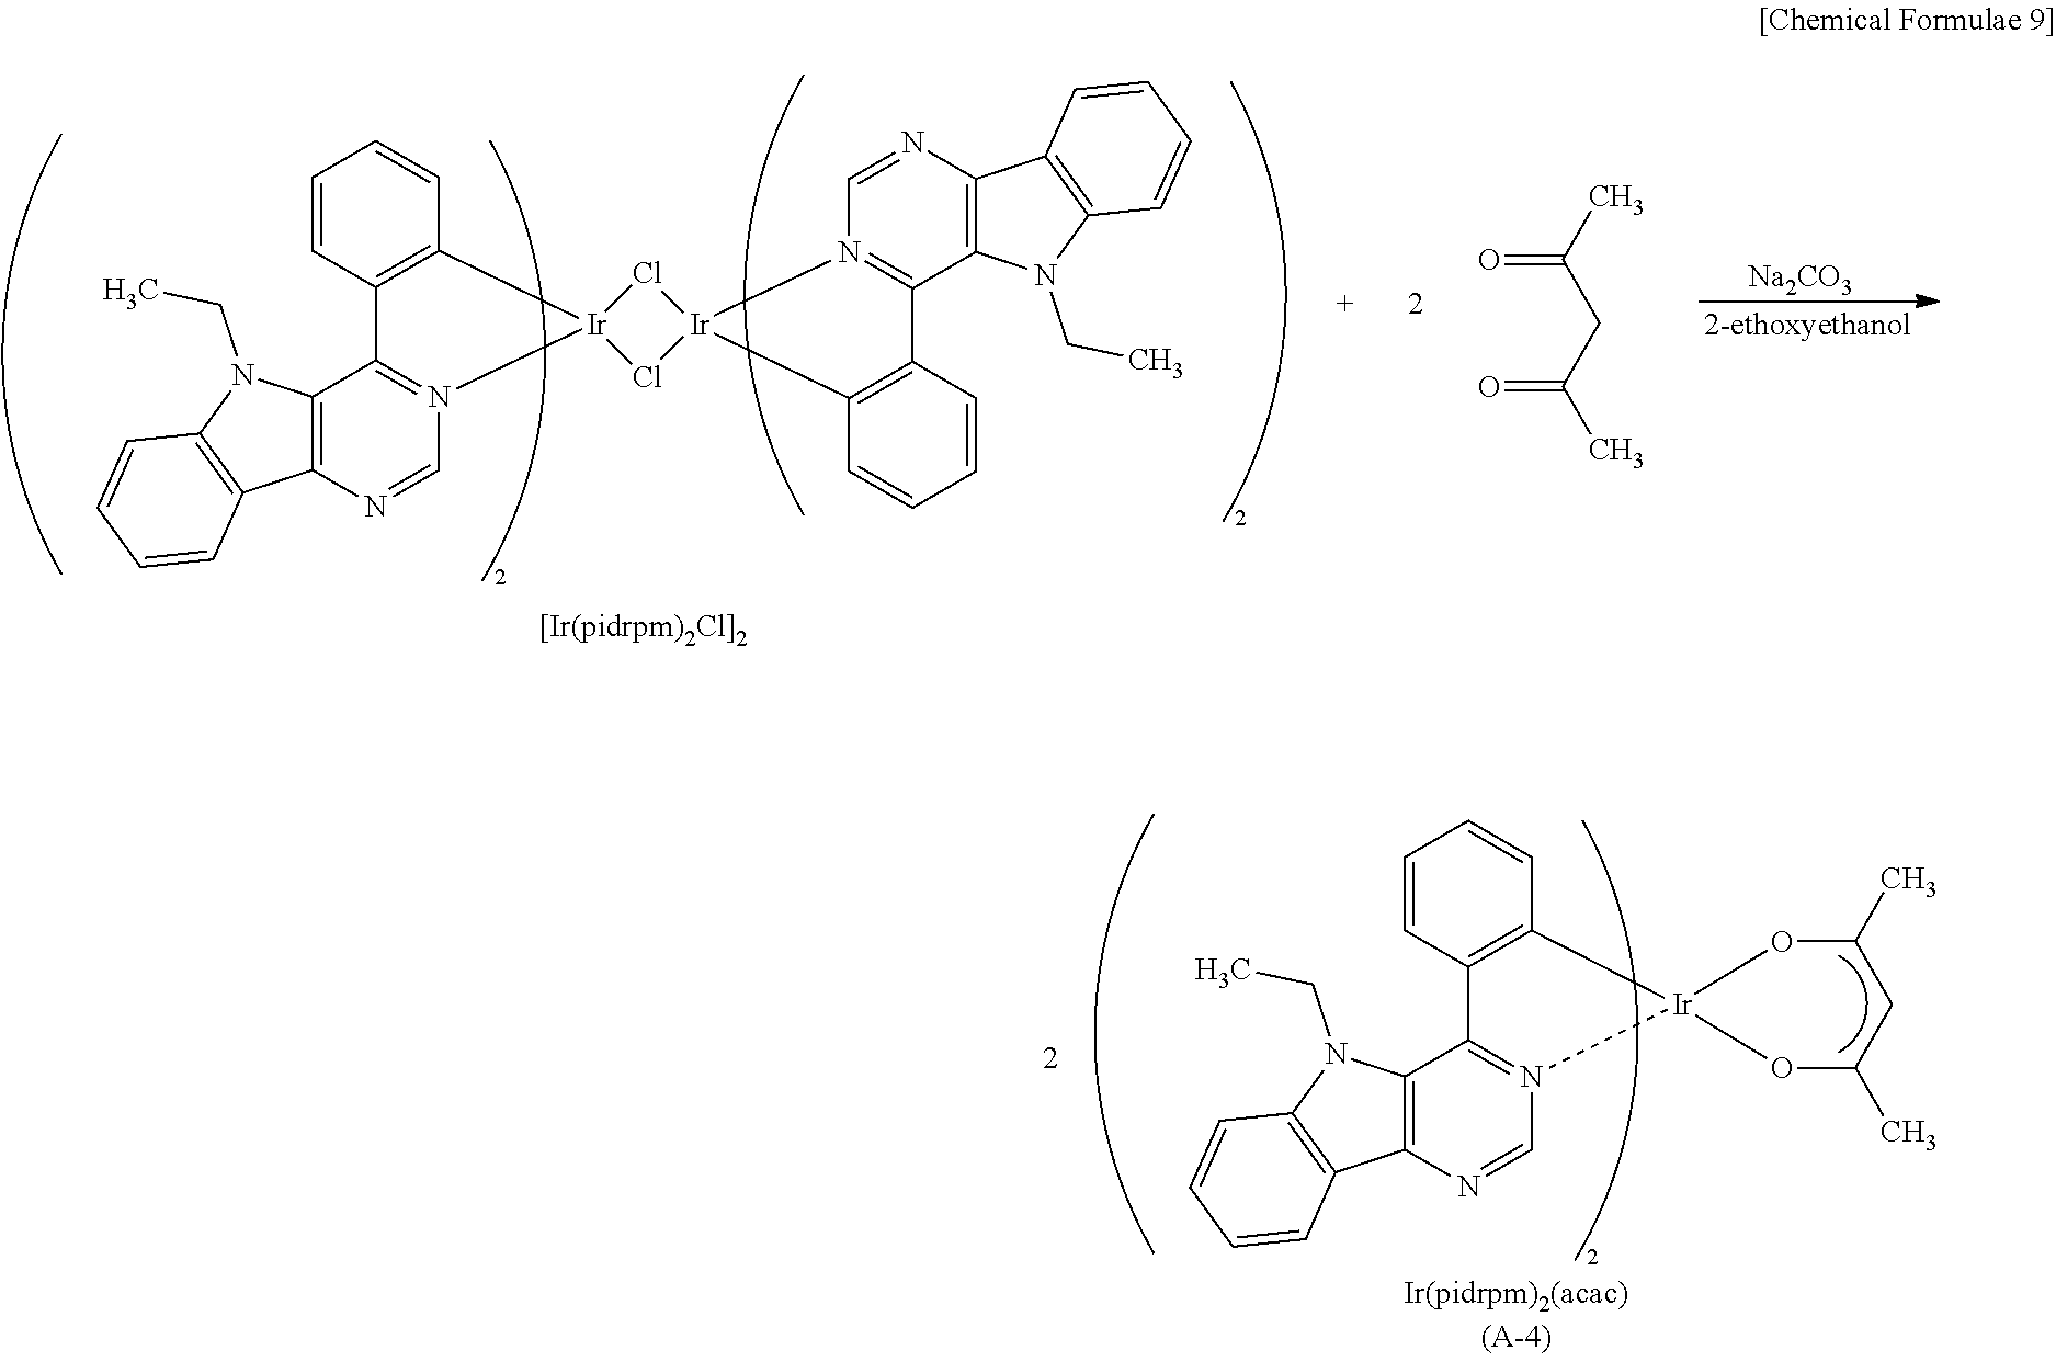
C12=C(N=CN3=C1C1=C(C=CC=C1)[Ir]31Cl[Ir]3(N4=C(C5=C(N=C4)C4=C(N5CC)C=CC=C4)C4=C3C=CC=C4)Cl1)C1=C(N2CC)C=CC=C1.[Na2CO3].CC(CC(C)=O)=O.C12=C(N=CN3=C1C1=C(C=CC=C1)[Ir]31OC(C)CC(C)O1)C1=C(N2CC)C=CC=C1
